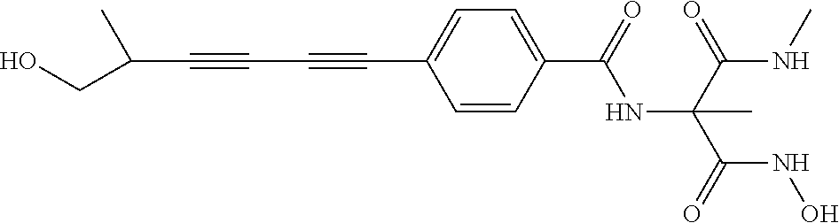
C(C#CC#CC1=CC=C(C(=O)NC(C(NC)=O)(C(=O)NO)C)C=C1)(CO)C
